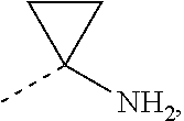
C1CC1(C)[NH2]
